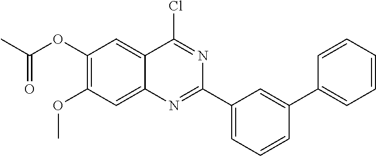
C1(OC(C)=O)=C(OC)C=C2C(=C1)C(Cl)=NC(C1=CC=CC(C3=CC=CC=C3)=C1)=N2
